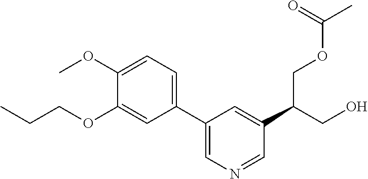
C(CC)OC1=CC(C2=CN=CC(C(COC(=O)C)CO)=C2)=CC=C1OC
